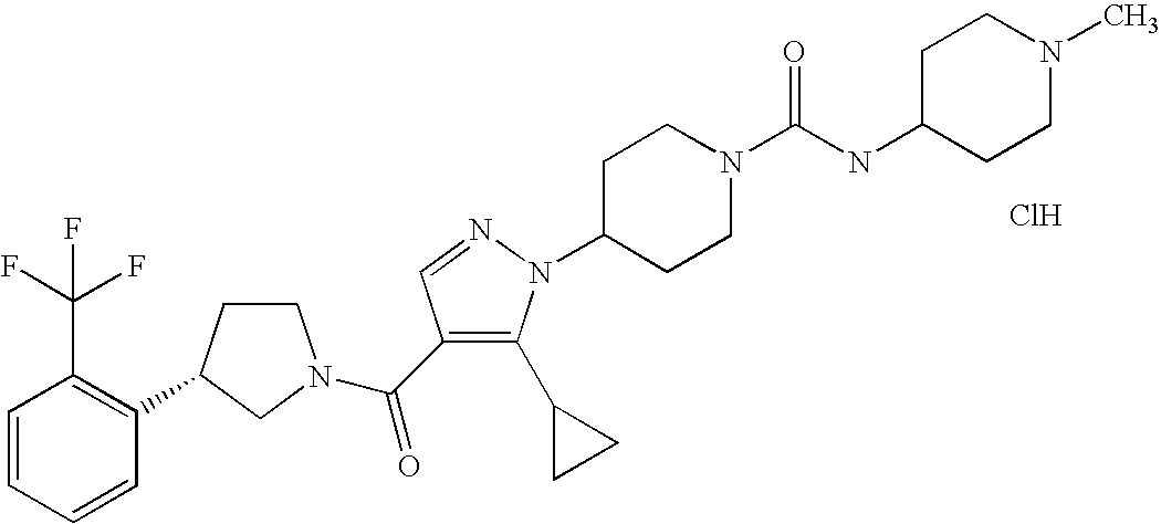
C1=CC=CC(C2CCN(C(=O)C3=C(C4CC4)N(C4CCN(C(NC5CCN(C)CC5)=O)CC4)N=C3)C2)=C1C(F)(F)F.Cl
